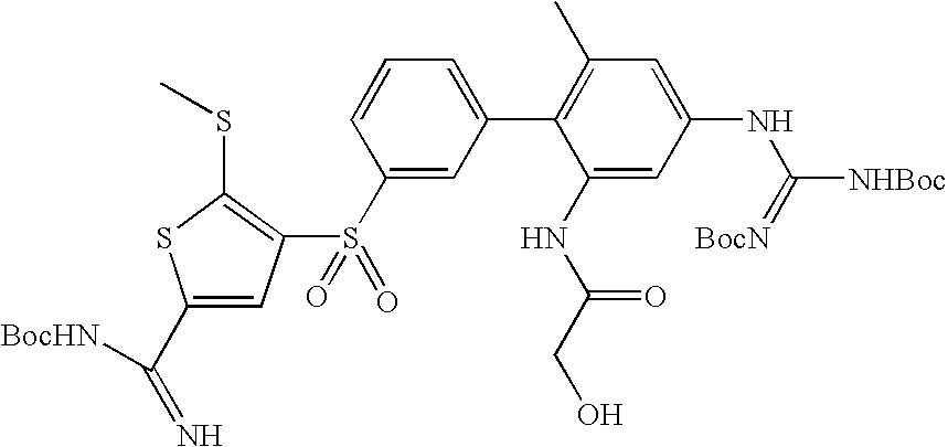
S(C1=CC(C2=C(C)C=C(NC(=[BocN])[NHBoc])C=C2NC(CO)=O)=CC=C1)(=O)(=O)C1=C(SC)SC(C(=N)[BocHN])=C1
